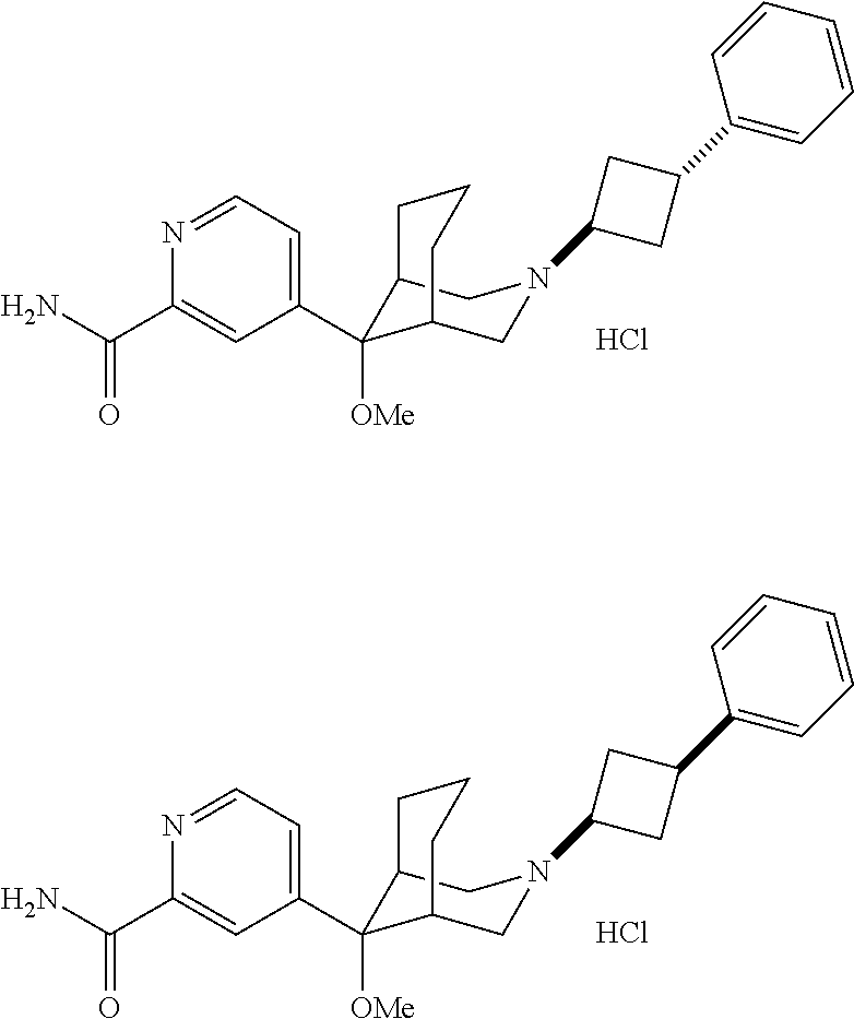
Cl.C12CN(C3CC(C4=CC=CC=C4)C3)CC(CCC1)C2([OMe])C1=CC=NC(C(=O)N)=C1.Cl.C12CN(C3CC(C4=CC=CC=C4)C3)CC(CCC1)C2([OMe])C1=CC=NC(C(=O)N)=C1
